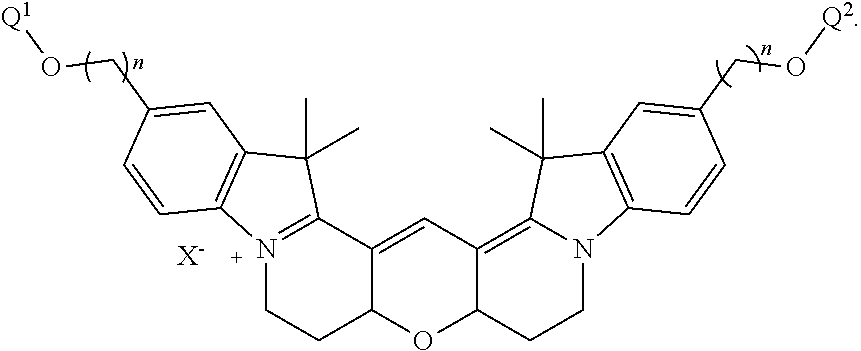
N12=C(C3=CC4=C5N(CCC4OC3CC1)C1=C(C5(C)C)C=C(CO[Q2])C=C1)C(C)(C)C1=C2C=CC(CO[Q1])=C1.[X-]
